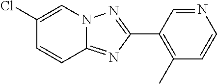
C1(C2=C(C)C=CN=C2)=NN2C(=N1)C=CC(Cl)=C2
